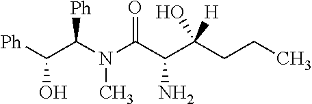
[Ph]C(C(N(C(C(C(O)([H])CCC)N)=O)C)[Ph])O
